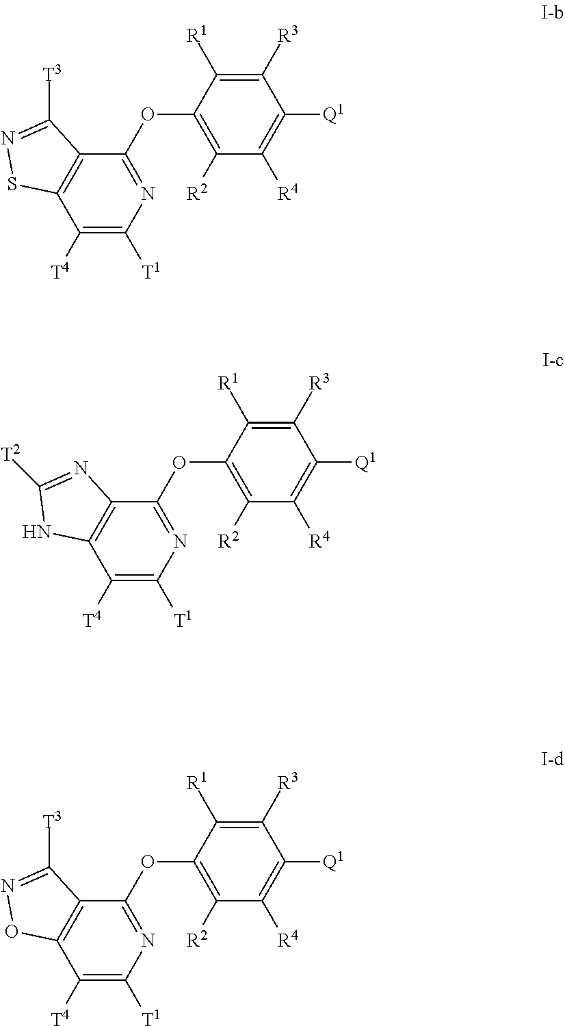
C1([T4])=C([T1])N=C(OC2=C([R2])C([R4])=C([Q1])C([R3])=C2[R1])C2=C1SN=C2[T3].C1([T4])=C([T1])N=C(OC2=C([R2])C([R4])=C([Q1])C([R3])=C2[R1])C2=C1NC([T2])=N2.C1([T4])=C([T1])N=C(OC2=C([R2])C([R4])=C([Q1])C([R3])=C2[R1])C2=C1ON=C2[T3]
